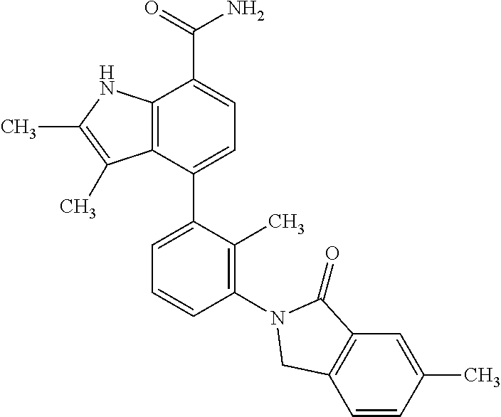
C12=C(C(C3=CC=CC(N4C(=O)C5=C(C=CC(C)=C5)C4)=C3C)=CC=C1C(=O)N)C(C)=C(C)N2
